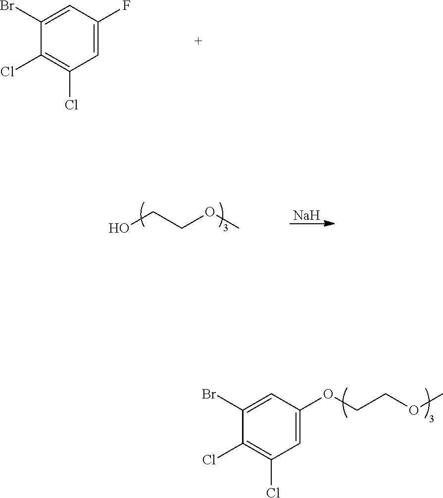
C1(Br)=CC(F)=CC(Cl)=C1Cl.OCCOC.[Na].C1(Br)=CC(OCCOC)=CC(Cl)=C1Cl
